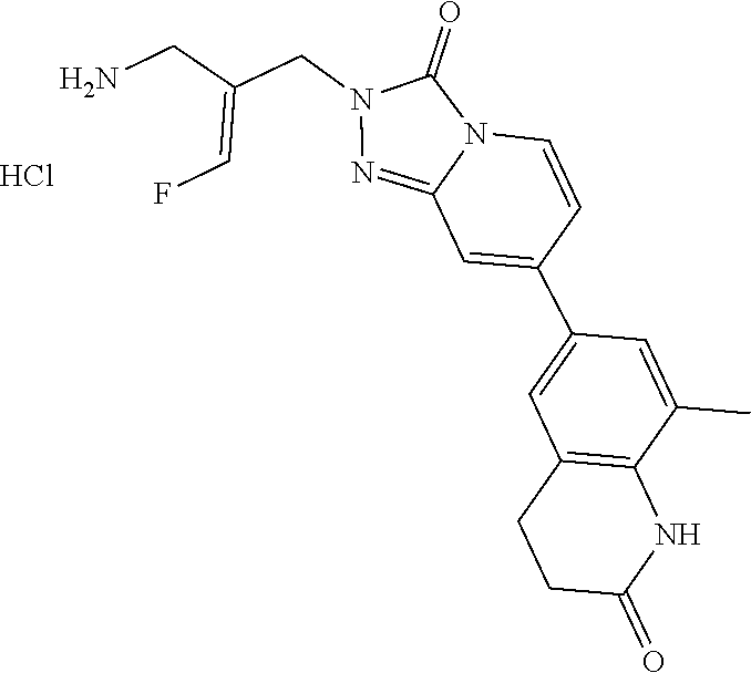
C1(C2=CC3=C(C(C)=C2)NC(=O)CC3)=CC2=NN(CC(=CF)CN)C(=O)N2C=C1.Cl
